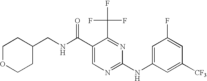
C1OCCC(CNC(C2=CN=C(NC3=CC(F)=CC([CF3])=C3)N=C2C(F)(F)F)=O)C1
